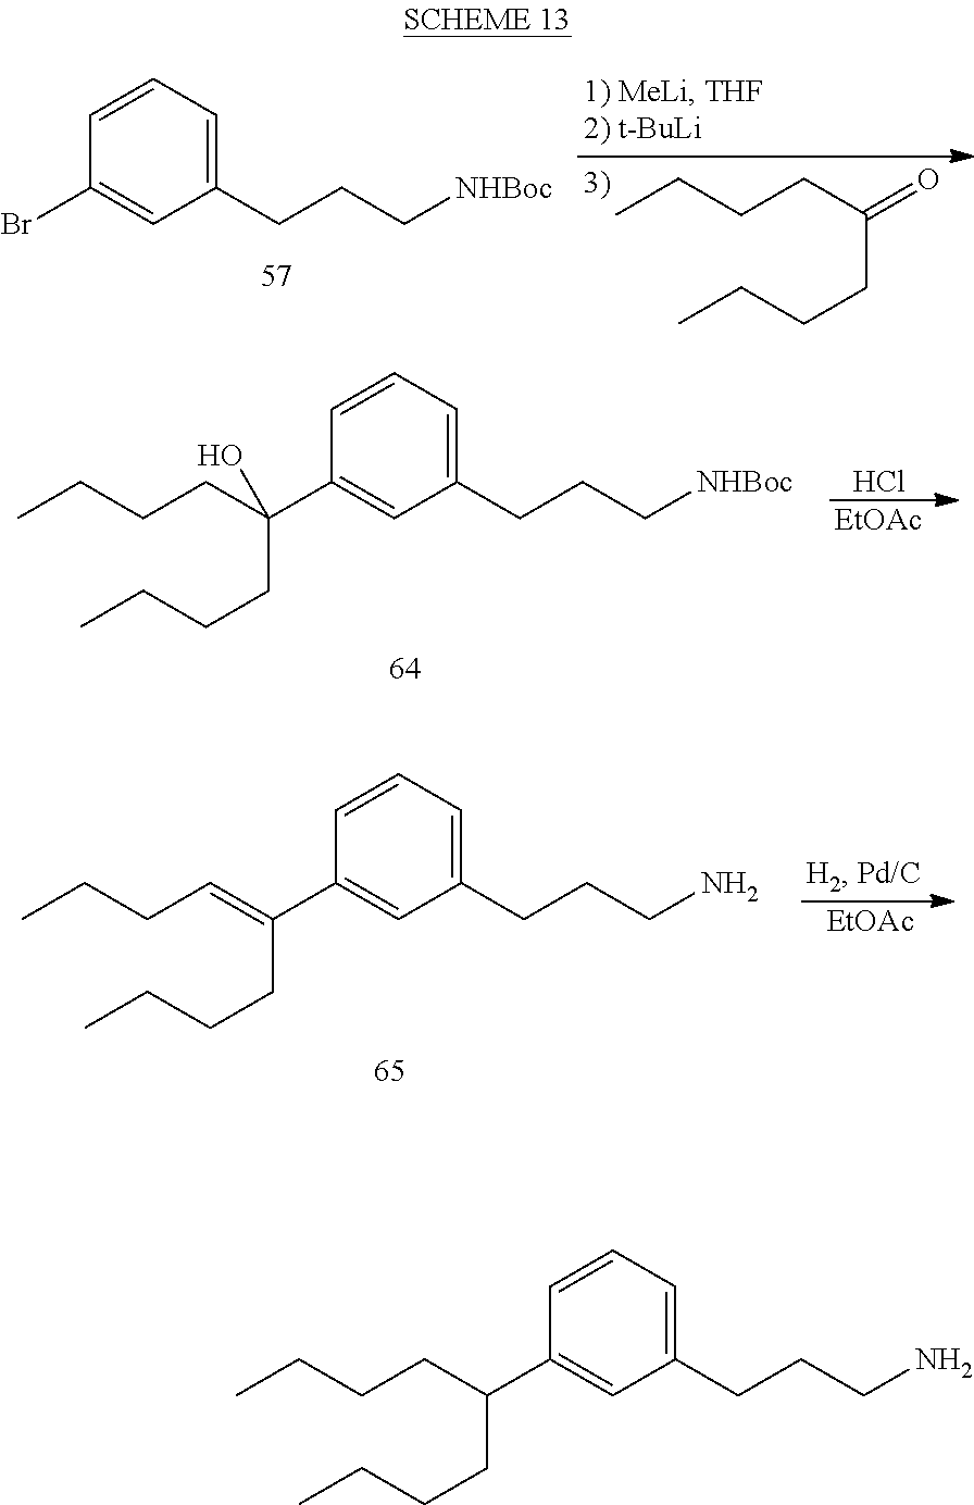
C(CC(CCCC)=O)CC.C1(CCC[NHBoc])=CC=CC(Br)=C1.Cl.[EtOAc].C1(CCC[NHBoc])=CC=CC(C(CCCC)(CCCC)O)=C1.[EtOAc].C1(CCCN)=CC=CC(C(=CCCC)CCCC)=C1.C1(CCCN)=CC=CC(C(CCCC)CCCC)=C1
